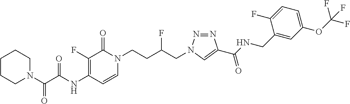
N(C1=C(F)C(=O)N(CCC(CN2N=NC(C(NCC3=CC(OC(F)(F)F)=CC=C3F)=O)=C2)F)C=C1)C(C(N1CCCCC1)=O)=O
